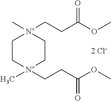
C1C[N+](CCC(OC)=O)(C)CC[N+]1(C)CCC(OC)=O.[2 Cl-]
